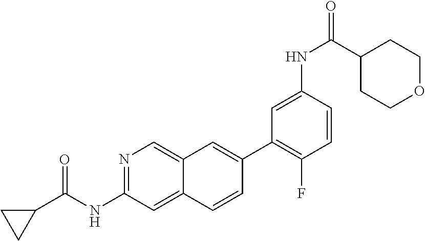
N1=C(NC(C2CC2)=O)C=C2C(=C1)C=C(C1=C(F)C=CC(NC(=O)C3CCOCC3)=C1)C=C2
